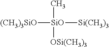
[(CH3)3SiO][SiO](C)([OSi(CH3)3])[Si(CH3)3]
